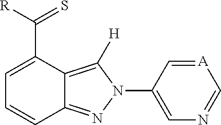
N1(C2=CN=C[A]=C2)C([H])=C2C(C([R])=S)=CC=CC2=N1
